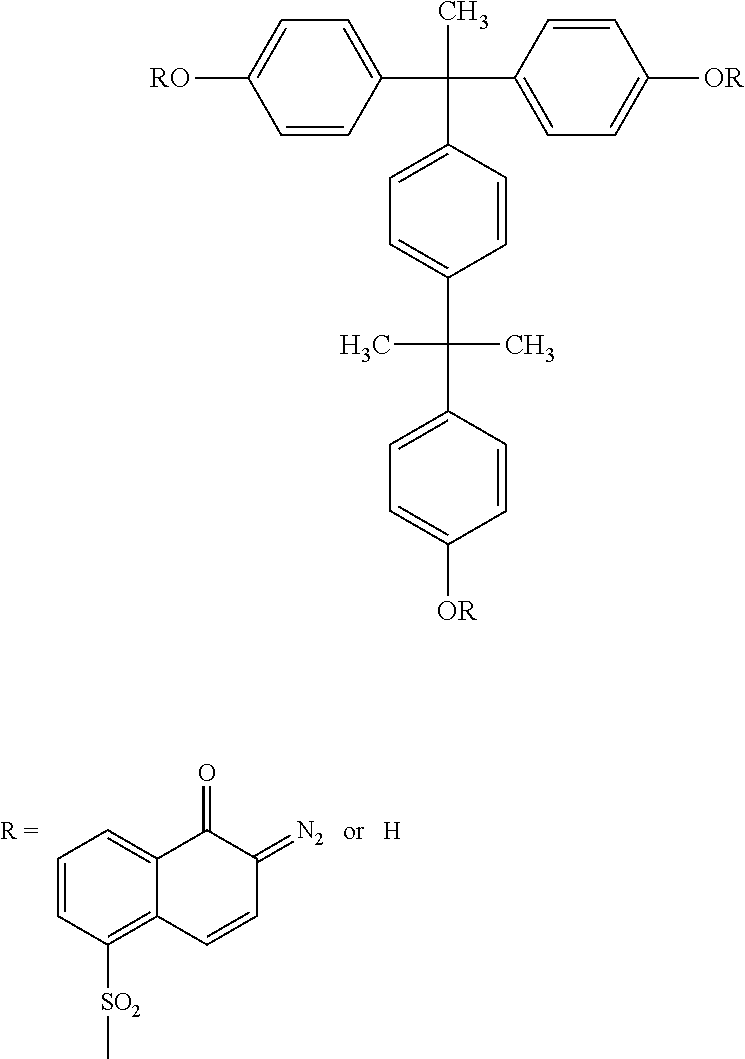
C1=CC([SO2]C)=C2C(=C1)C(=O)C(=[N2])C=C2.[H].[RO]C1=CC=C(C(C)(C2=CC=C([OR])C=C2)C2=CC=C(C(C)(C)C3=CC=C([OR])C=C3)C=C2)C=C1
